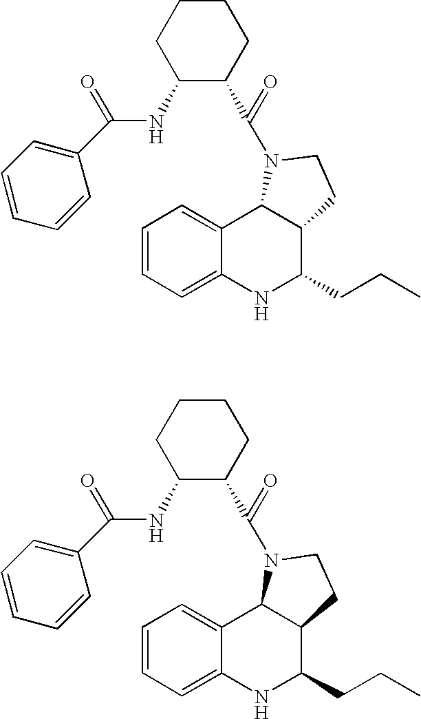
C1=CC=C2C(=C1)C1C(C(CCC)N2)CCN1C(C1CCCCC1NC(C1=CC=CC=C1)=O)=O.C1=CC=C2C(=C1)C1C(C(CCC)N2)CCN1C(C1CCCCC1NC(C1=CC=CC=C1)=O)=O
